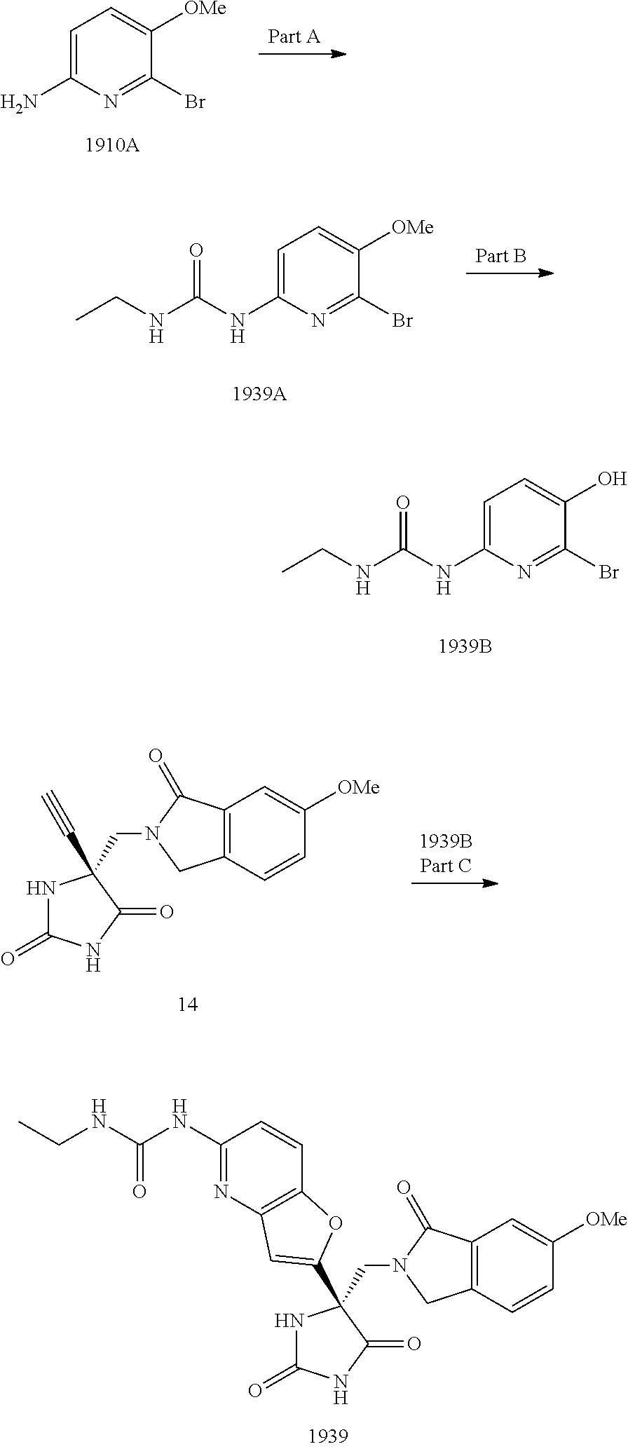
C1=C(NC(NCC)=O)N=C(Br)C(O)=C1.C1=C(N)N=C(Br)C([OMe])=C1.C1=C(NC(NCC)=O)N=C(Br)C([OMe])=C1.N1C(=O)NC(=O)C1(CN1CC2=C(C1=O)C=C([OMe])C=C2)C1=CC2=C(C=CC(NC(NCC)=O)=N2)O1.N1C(=O)NC(=O)C1(CN1CC2=C(C1=O)C=C([OMe])C=C2)C#C
